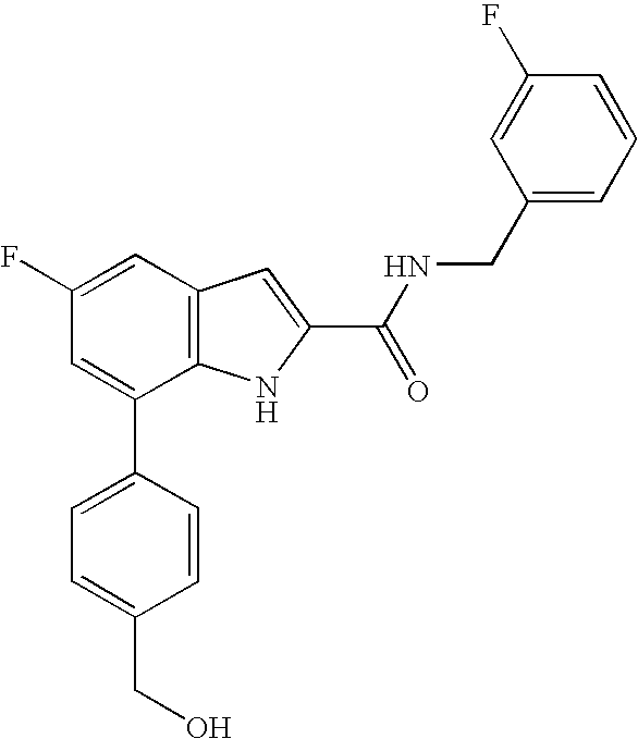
C1=C(F)C=C(C2=CC=C(CO)C=C2)C2=C1C=C(C(=O)NCC1=CC=CC(F)=C1)N2
